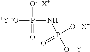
[-O]P([O-])(=O)NP([O-])(=O)[O-].[Y].[Y].[X+].[X+]
